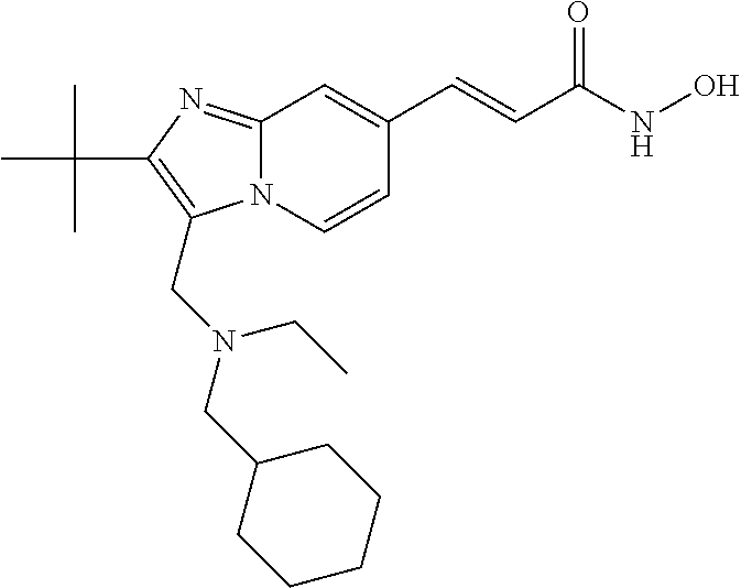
N12C(=NC(C(C)(C)C)=C1CN(CC1CCCCC1)CC)C=C(C=CC(NO)=O)C=C2
